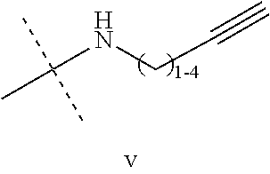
CC(NCC#C)(C)C
